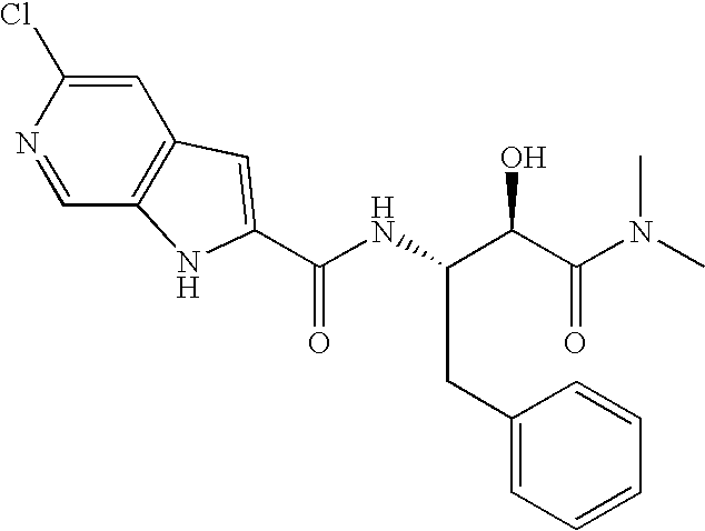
C1=C(Cl)N=CC2=C1C=C(C(NC(C(C(N(C)C)=O)O)CC1=CC=CC=C1)=O)N2
